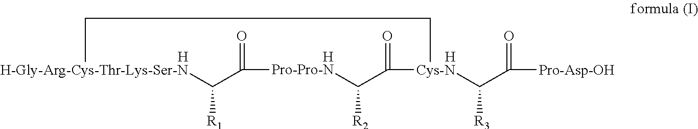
[H-Gly-Arg-Cys-Thr-Lys-Ser-N]1C([R1])C(=O)[Pro-Pro-N]C([R2])C(=O)[Cys-N](C(C([Pro-Asp-OH])=O)[R3])CC1.[H].[H].[H]
